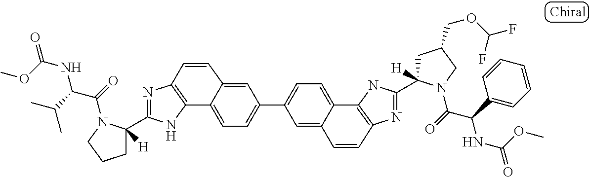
C12=C(N=C(C3([H])CCCN3C(=O)C(C(C)C)NC(OC)=O)N1)C=CC1=CC(C3=CC=C4C5=C(N=C(C6([H])CC(COC(F)F)CN6C(=O)C(C6=CC=CC=C6)NC(OC)=O)N5)C=CC4=C3)=CC=C21
